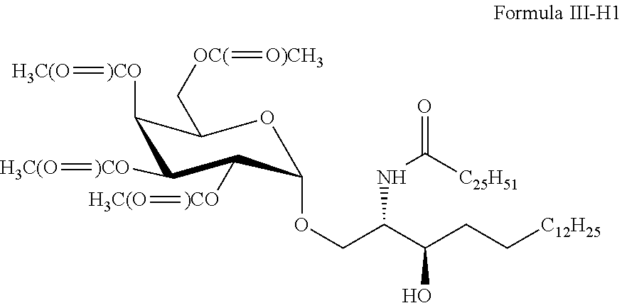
O1C(OCC(C(CC[C12H25])O)NC(=O)[C25H51])C([)CO]=[H3C(O])C([)CO]=[H3C(O])C([)CO]=[H3C(O])C1C[OC(]=[O)CH3]
